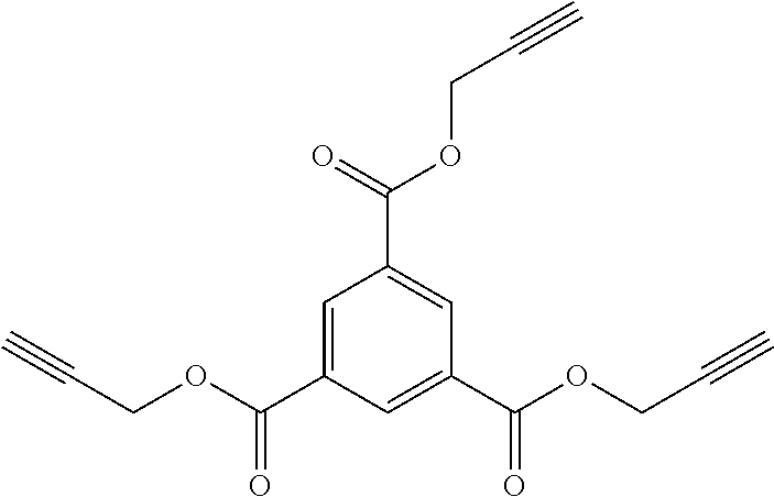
C1(C(OCC#C)=O)=CC(C(OCC#C)=O)=CC(C(OCC#C)=O)=C1
